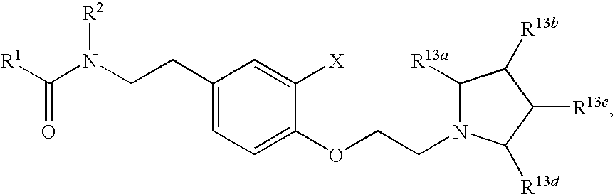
C(CC1=CC=C(OCCN2C([R13a])C([R13b])C([R13c])C2[R13d])C([X])=C1)N(C([R1])=O)[R2]
